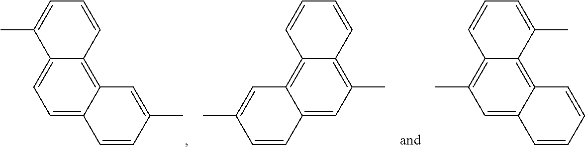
C1=C2C(=C3C(=C1)C(C)=CC=C3)C=C(C)C=C2.C1=C2C(=C3C(=C1C)C=CC=C3)C=C(C)C=C2.C1=C2C(=C3C(=C1C)C=CC=C3C)C=CC=C2
